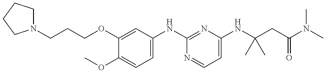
N1(CCCOC2=CC(NC3=NC(NC(CC(=O)N(C)C)(C)C)=CC=N3)=CC=C2OC)CCCC1
